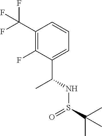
C(C1=C(F)C(C(NS(C(C)(C)C)=O)C)=CC=C1)(F)(F)F
